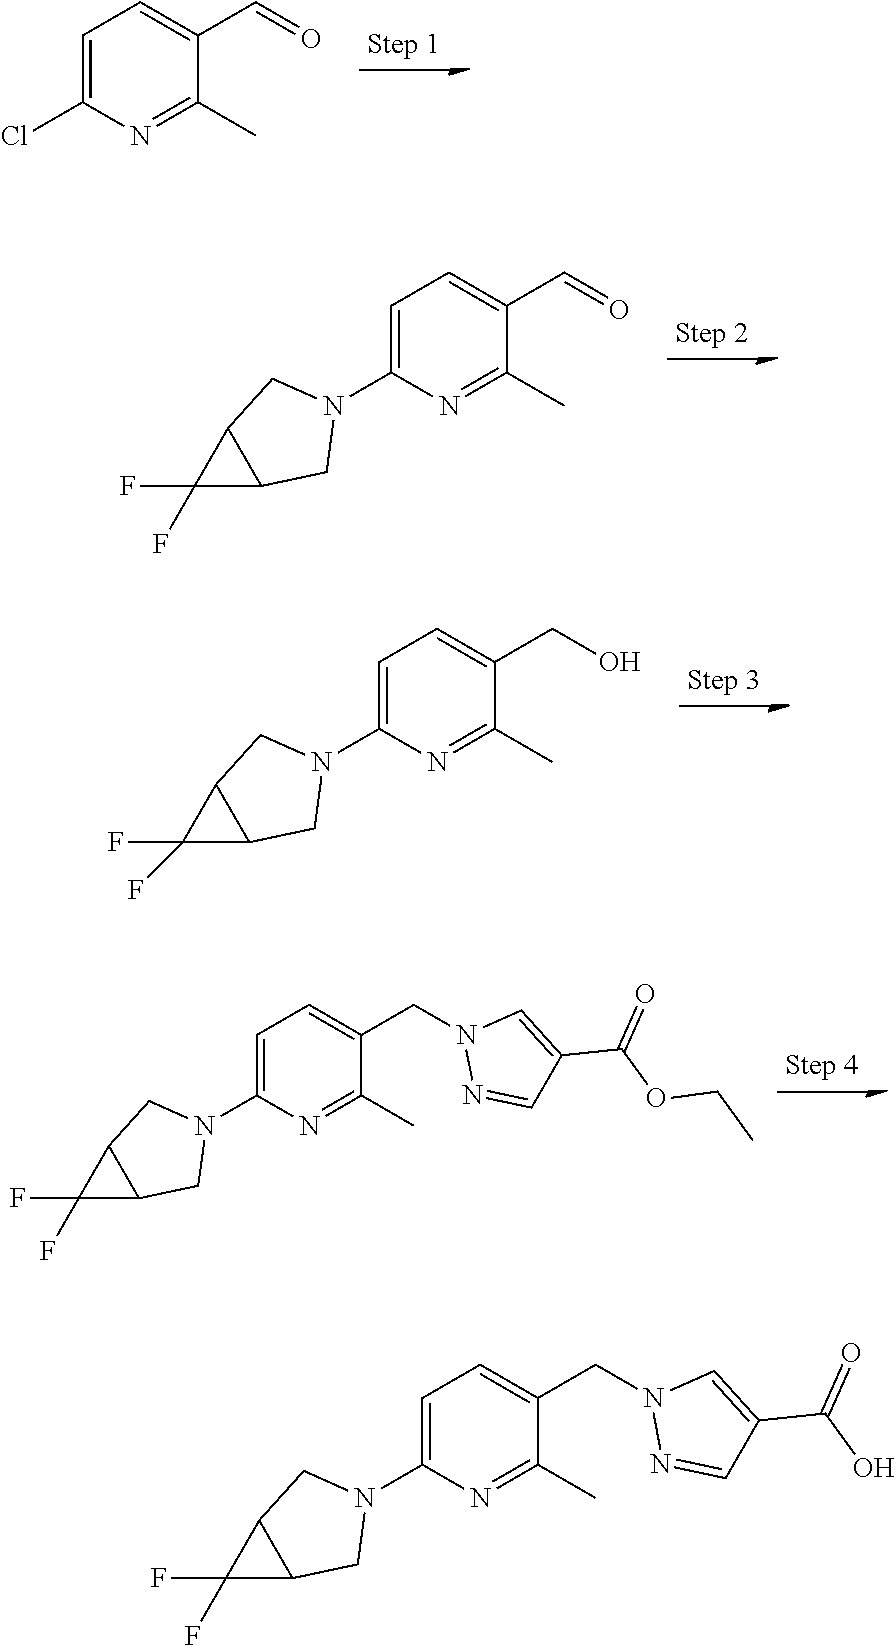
C1=C(Cl)N=C(C)C(C=O)=C1.C1=C(N2CC3C(C2)C3(F)F)N=C(C)C(C=O)=C1.C1=C(N2CC3C(C2)C3(F)F)N=C(C)C(CO)=C1.C1=C(N2CC3C(C2)C3(F)F)N=C(C)C(CN2N=CC(C(OCC)=O)=C2)=C1.C1=C(N2CC3C(C2)C3(F)F)N=C(C)C(CN2N=CC(C(O)=O)=C2)=C1
